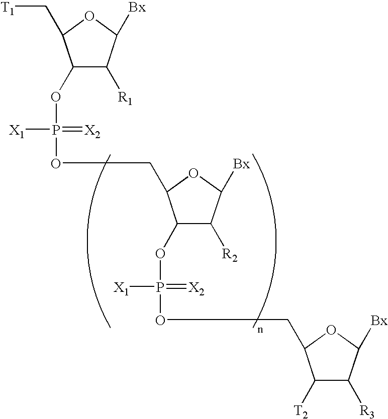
C1(OP(=[X2])([X1])OCC2C(OP([X1])(=[X2])OCC3C([T2])C([R3])C([Bx])O3)C([R2])C([Bx])O2)C([R1])C([Bx])OC1C[T1]
